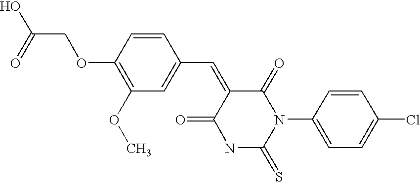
S=C1NC(=O)C(=CC2=CC(OC)=C(OCC(=O)O)C=C2)C(=O)N1C1=CC=C(Cl)C=C1
